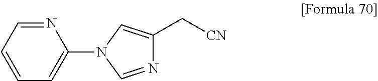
C1=CC=C(N2C=NC(C[CN])=C2)N=C1
